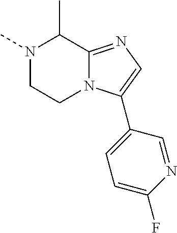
N1(C)CCN2C(=NC=C2C2=CC=C(F)N=C2)C1C
